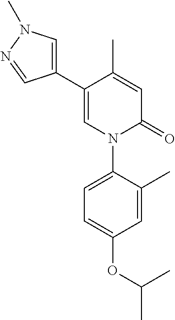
C1=C(C)C(C2=CN(C)N=C2)=CN(C2=CC=C(OC(C)C)C=C2C)C1=O
